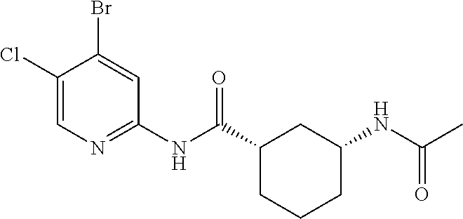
C1(Cl)=CN=C(NC(C2CCCC(NC(C)=O)C2)=O)C=C1Br
